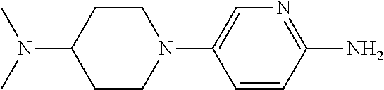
C1=C(N2CCC(N(C)C)CC2)C=CC(N)=N1
